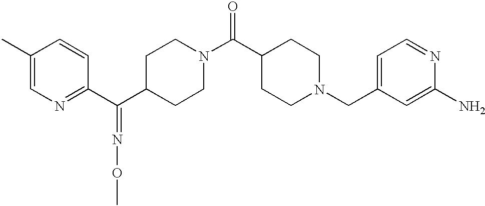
C1(C)=CN=C(C(C2CCN(C(C3CCN(CC4=CC=NC(N)=C4)CC3)=O)CC2)=NOC)C=C1
